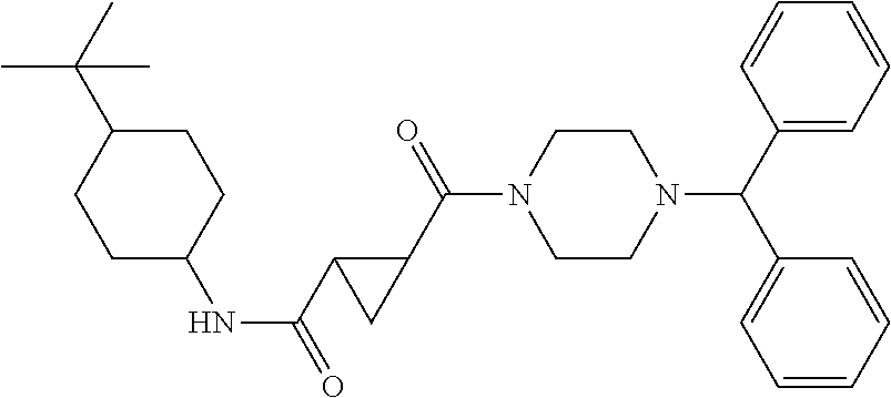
C1(C(N2CCN(C(C3=CC=CC=C3)C3=CC=CC=C3)CC2)=O)C(C(=O)NC2CCC(C(C)(C)C)CC2)C1
